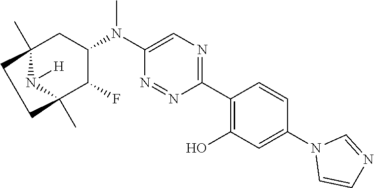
C1(C2=C(O)C=C(N3C=CN=C3)C=C2)=NC=C(N(C2CC3(C)N([H])C(C)(C2F)CC3)C)N=N1
